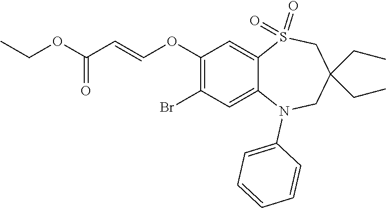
C1=CC=C(N2C3=CC(Br)=C(OC=CC(=O)OCC)C=C3S(=O)(=O)CC(CC)(CC)C2)C=C1
